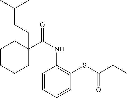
C1(C(NC2=C(SC(CC)=O)C=CC=C2)=O)(CCC(C)C)CCCCC1
